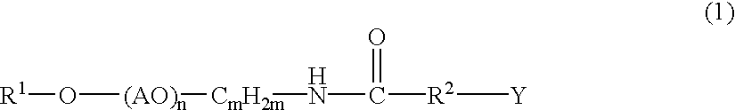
[R1]O[(AO)n][CmH2m]NC(=O)[R2][Y]
